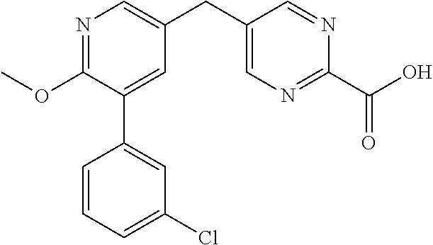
C1(OC)=NC=C(CC2=CN=C(C(O)=O)N=C2)C=C1C1=CC(Cl)=CC=C1
